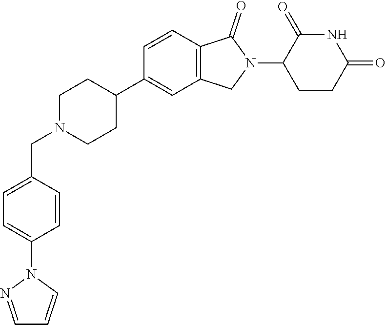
C1N(CC2=CC=C(N3N=CC=C3)C=C2)CCC(C2=CC3=C(C=C2)C(=O)N(C2CCC(=O)NC2=O)C3)C1
